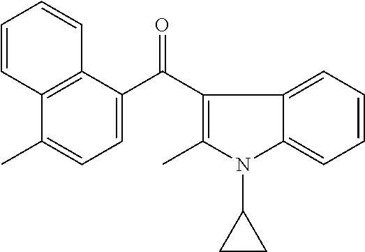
C12=C(C(C(C3=C(C)N(C4CC4)C4=CC=CC=C34)=O)=CC=C1C)C=CC=C2
